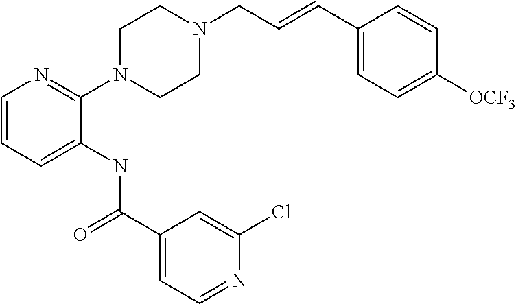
C1=CC=C(NC(C2=CC=NC(Cl)=C2)=O)C(N2CCN(CC=CC3=CC=C([OCF3])C=C3)CC2)=N1
